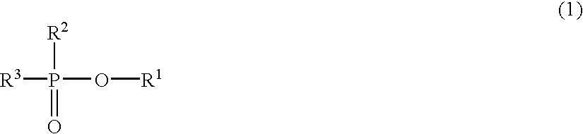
[R3]P(O[R1])([R2])=O
